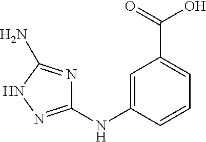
C1(NC2=CC(C(=O)O)=CC=C2)=NNC(N)=N1
